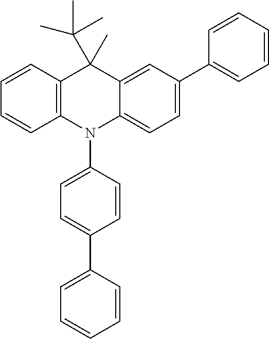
C1=CC2=C(C=C1)N(C1=CC=C(C3=CC=CC=C3)C=C1)C1=CC=C(C3=CC=CC=C3)C=C1C2(C(C)(C)C)C
